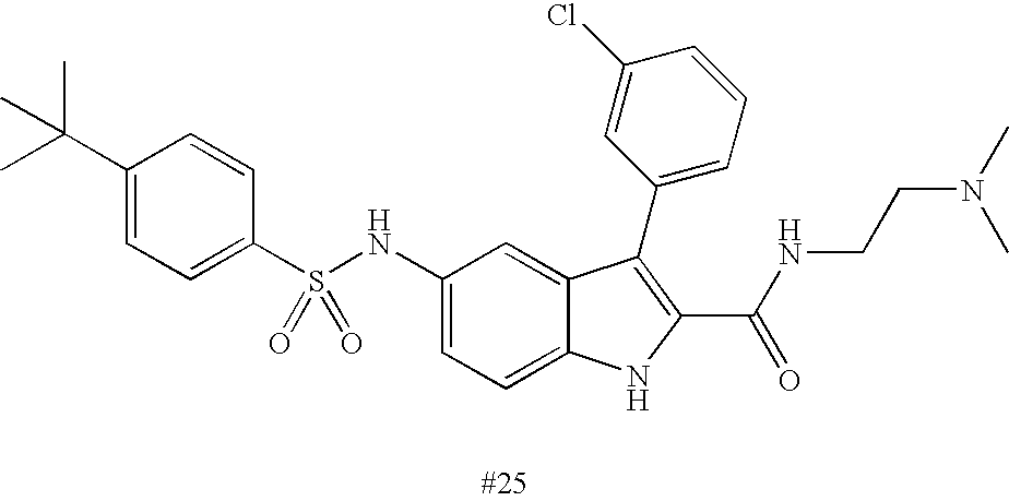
C1(C(C)(C)C)=CC=C(S(NC2=CC=C3C(=C2)C(C2=CC=CC(Cl)=C2)=C(C(NCCN(C)C)=O)N3)(=O)=O)C=C1
